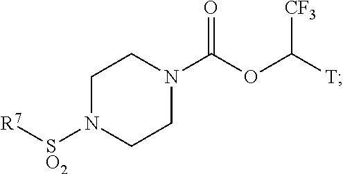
N1([SO2][R7])CCN(C(OC([T])[CF3])=O)CC1
